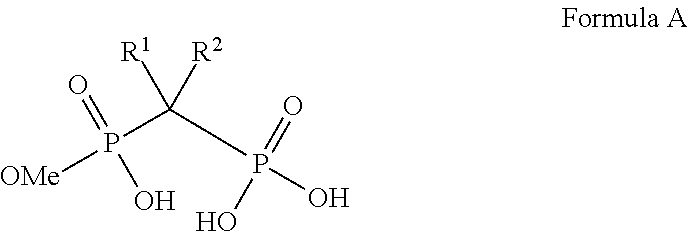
P(C(P(O)(=O)O)([R1])[R2])([OMe])(=O)O
